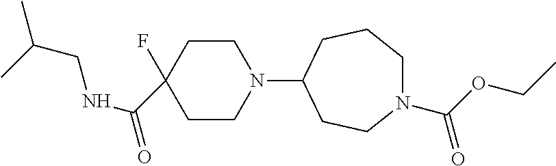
C1CN(C2CCN(C(OCC)=O)CCC2)CCC1(F)C(NCC(C)C)=O
